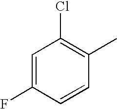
C1=C(F)C=CC(C)=C1Cl
